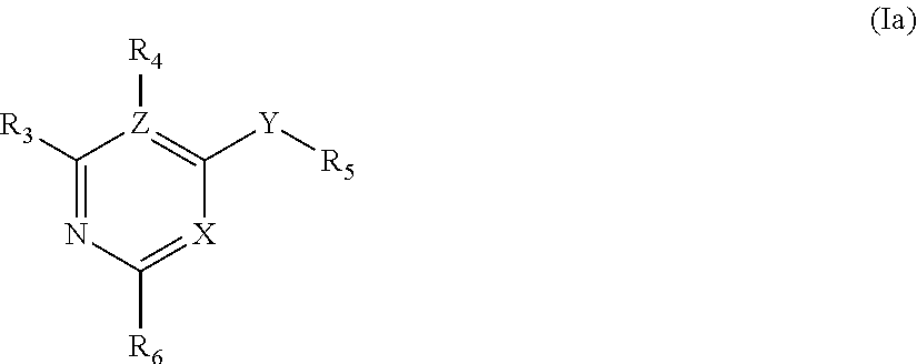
[Z]1([R4])=C([Y][R5])[X]=C([R6])N=C1[R3]
